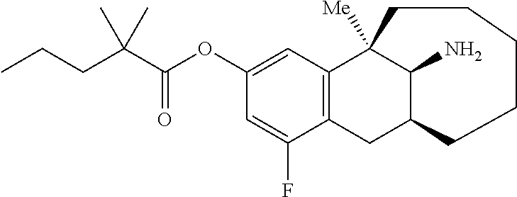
CCCC(C(OC1=CC2=C(CC3C(N)C2([Me])CCCCC3)C(F)=C1)=O)(C)C
